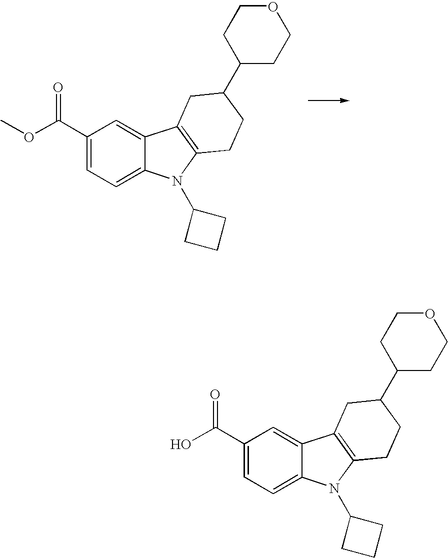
C1(C(O)=O)=CC=C2C(=C1)C1=C(N2C2CCC2)CCC(C2CCOCC2)C1.C1(C(OC)=O)=CC=C2C(=C1)C1=C(N2C2CCC2)CCC(C2CCOCC2)C1
